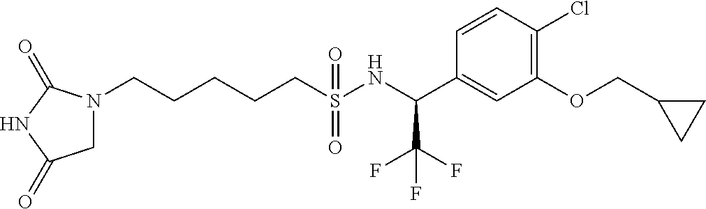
N1(CCCCCS(NC(C2=CC(OCC3CC3)=C(Cl)C=C2)C(F)(F)F)(=O)=O)CC(=O)NC1=O
